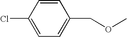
C1=CC(Cl)=CC=C1COC
